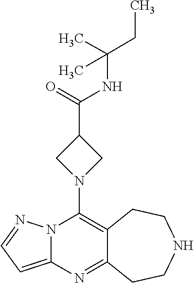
C12=C(N3CC(C(=O)NC(C)(CC)C)C3)N3C(=CC=N3)N=C1CCNCC2
